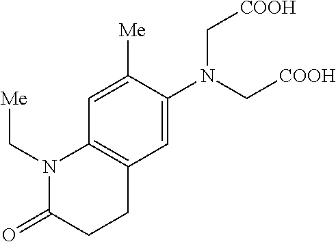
N(C[COOH])(C[COOH])C1=CC2=C(C=C1[Me])N(C[Me])C(=O)CC2
